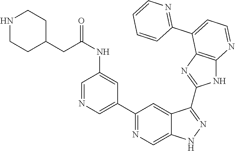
C1(C2=NC=C3C(=C2)C(C2=NC4=C(N2)N=CC=C4C2=NC=CC=C2)=NN3)=CN=CC(NC(=O)CC2CCNCC2)=C1
